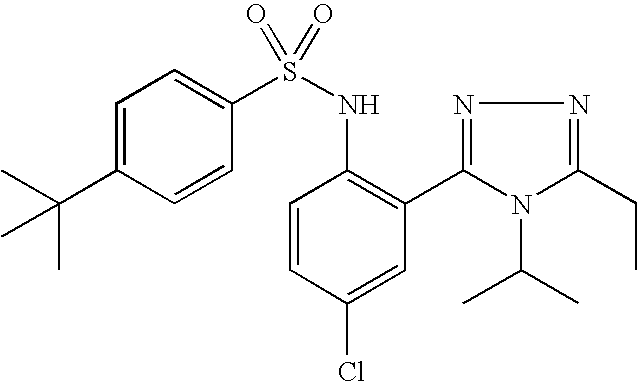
C1=C(C(C)(C)C)C=CC(S(NC2=C(C3=NN=C(CC)N3C(C)C)C=C(Cl)C=C2)(=O)=O)=C1
